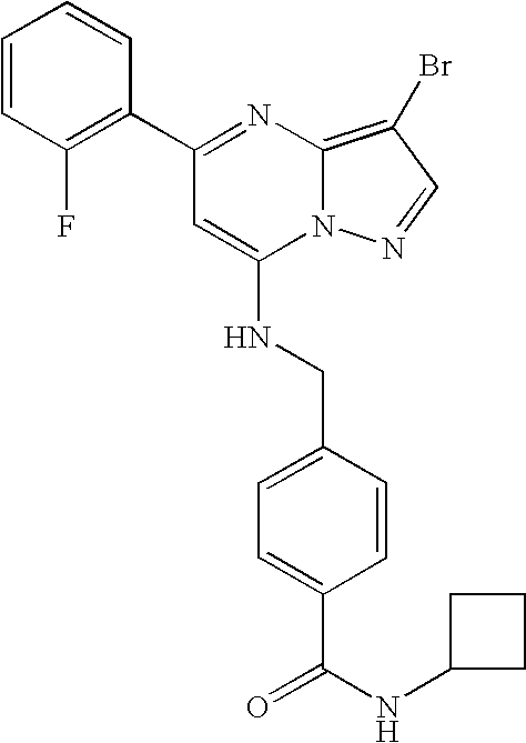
C1(C2=C(F)C=CC=C2)=NC2=C(Br)C=NN2C(NCC2=CC=C(C(NC3CCC3)=O)C=C2)=C1
